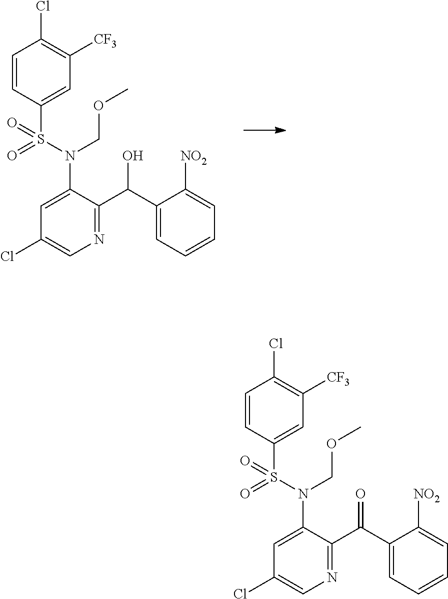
C1=CC(S(=O)(=O)N(COC)C2=CC(Cl)=CN=C2C(C2=CC=CC=C2[NO2])O)=CC([CF3])=C1Cl.C1=CC(S(=O)(=O)N(COC)C2=CC(Cl)=CN=C2C(C2=CC=CC=C2[NO2])=O)=CC([CF3])=C1Cl
